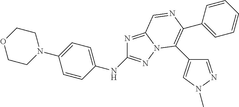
N1=C2N(N=C1NC1=CC=C(N3CCOCC3)C=C1)C(C1=CN(C)N=C1)=C(C1=CC=CC=C1)N=C2
